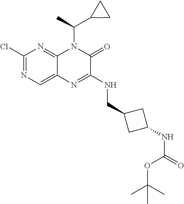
C1(Cl)=NC=C2C(=N1)N(C(C)C1CC1)C(=O)C(NCC1CC(NC(=O)OC(C)(C)C)C1)=N2
